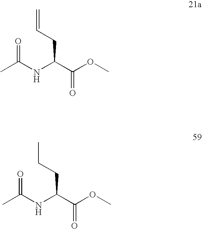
CC(NC(C(OC)=O)CC=C)=O.CC(NC(C(OC)=O)CCC)=O
